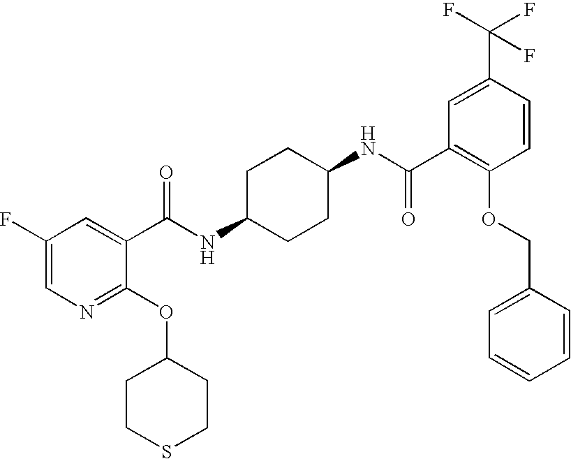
C1(F)=CN=C(OC2CCSCC2)C(C(NC2CCC(NC(C3=C(OCC4=CC=CC=C4)C=CC(C(F)(F)F)=C3)=O)CC2)=O)=C1
